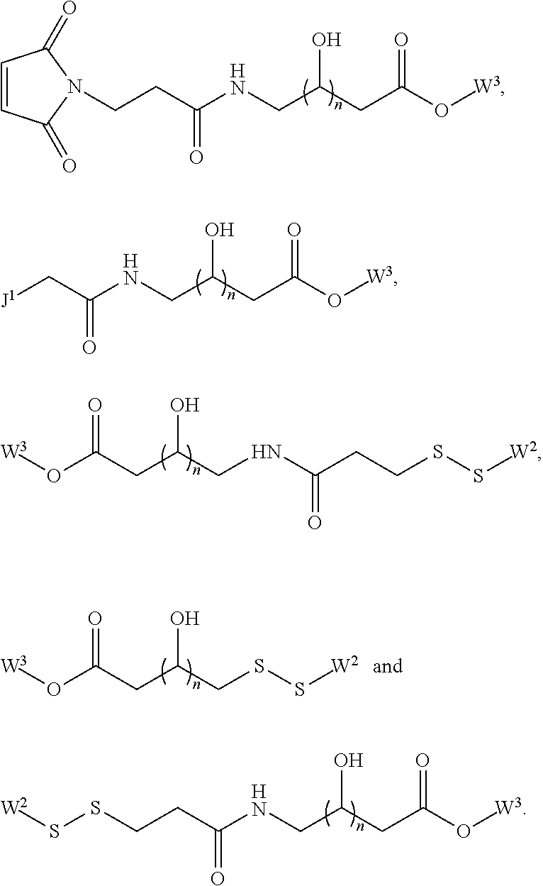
C(C(CC(=O)O[W3])O)NC(CCN1C(=O)C=CC1=O)=O.C(C(CC(=O)O[W3])O)NC(C[J1])=O.C(C(CNC(=O)CCSS[W2])O)C(O[W3])=O.C(C(CSS[W2])O)C(O[W3])=O.C(C(CC(=O)O[W3])O)NC(CCSS[W2])=O
